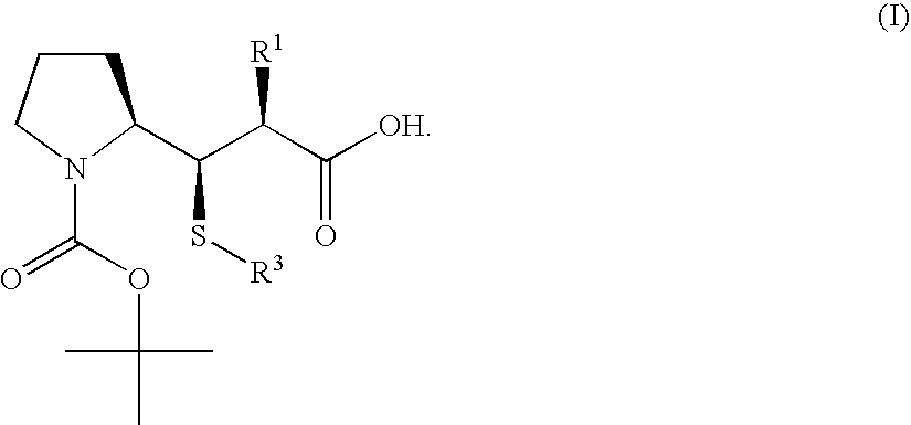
C1CCN(C(=O)OC(C)(C)C)C1C(C(C([OH])=O)[R1])S[R3]
